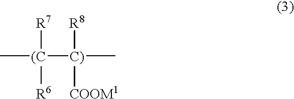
C[(C]([C)]([R8])([COOM1])C)([R7])[R6]
